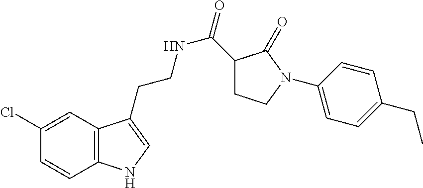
C12=C(C=C(Cl)C=C1)C(CCNC(=O)C1CCN(C3=CC=C(CC)C=C3)C1=O)=CN2
